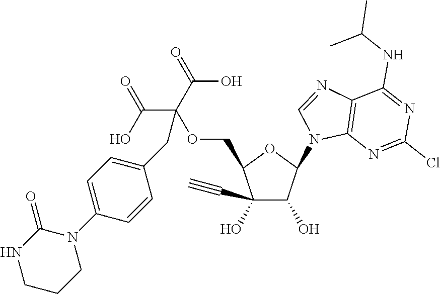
C(C(OCC1C(O)(C#C)C(O)C(N2C3=C(N=C2)C(NC(C)C)=NC(Cl)=N3)O1)(C(O)=O)C(O)=O)C1=CC=C(N2C(=O)NCCC2)C=C1
